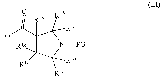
C1([R1a])(C(=O)O)C([R1f])([R1g])C([R1e])([R1d])N([PG])C1([R1b])[R1c]
